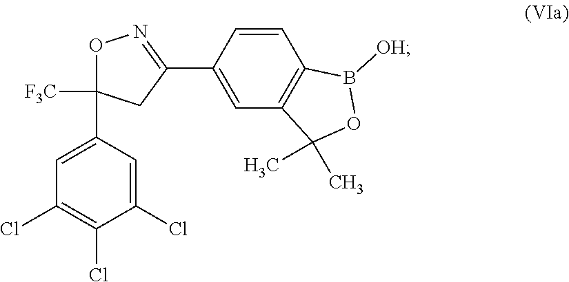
O1C(C2=CC(Cl)=C(Cl)C(Cl)=C2)([F3C])CC(C2=CC3=C(C=C2)B([OH])OC3(C)C)=N1
